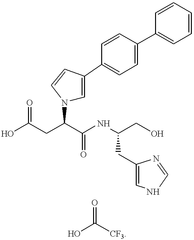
OC(CC(C(NC(CO)CC1=CNC=N1)=O)N1C=C(C2=CC=C(C3=CC=CC=C3)C=C2)C=C1)=O.O=C(O)[CF3]
